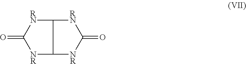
[RN]1C(=O)[NR]C2[NR]C(=O)[RN]C12
